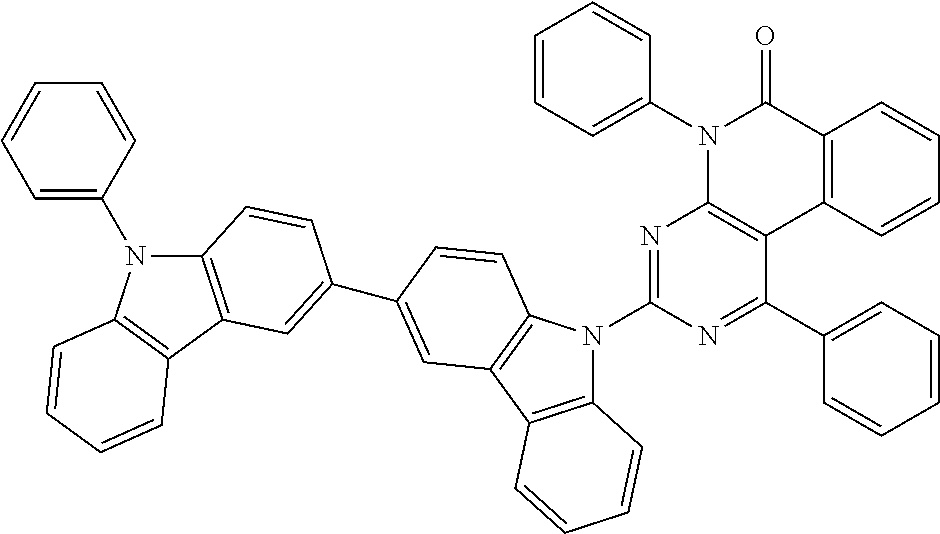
C12=C(C3=C(N1C1=CC=CC=C1)C=CC=C3)C=C(C1=CC3=C(N(C4=NC5=C(C(C6=CC=CC=C6)=N4)C4=C(C(=O)N5C5=CC=CC=C5)C=CC=C4)C4=C3C=CC=C4)C=C1)C=C2
